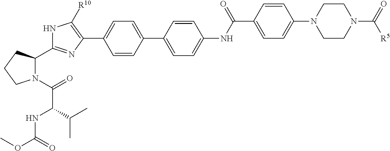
C1=CC(C2=CC=C(NC(C3=CC=C(N4CCN(C(=O)[R5])CC4)C=C3)=O)C=C2)=CC=C1C1=C([R10])NC(C2N(C(=O)C(C(C)C)NC(OC)=O)CCC2)=N1
